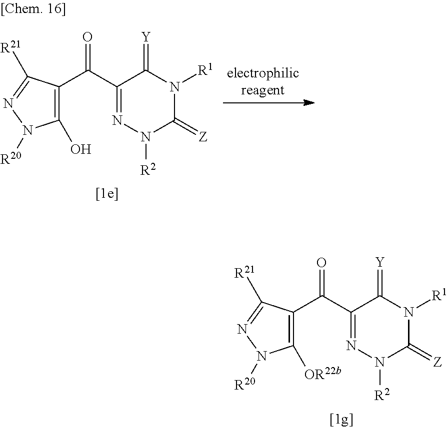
C1([OR22b])=C(C(=O)C2=NN([R2])C(=[Z])N([R1])C2=[Y])C([R21])=NN1[R20].C1(O)=C(C(=O)C2=NN([R2])C(=[Z])N([R1])C2=[Y])C([R21])=NN1[R20]
